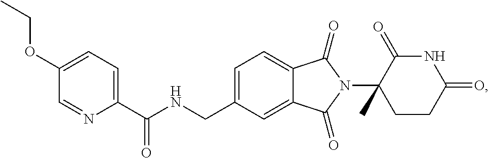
C1=C(CNC(C2=CC=C(OCC)C=N2)=O)C=C2C(=C1)C(=O)N(C1(C)CCC(=O)NC1=O)C2=O
